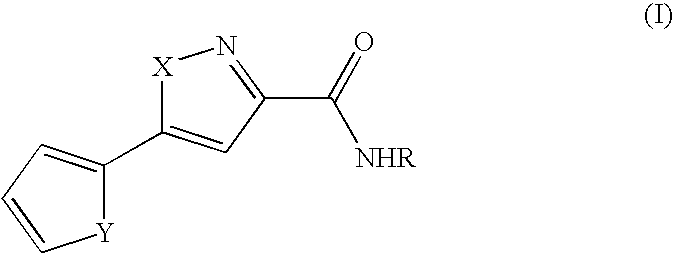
[Y]1C(C2=CC(C(=O)[NHR])=N[X]2)=CC=C1
